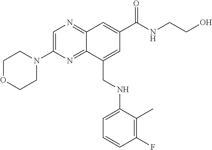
C1OCCN(C2=CN=C3C(=N2)C(CNC2=CC=CC(F)=C2C)=CC(C(=O)NCCO)=C3)C1
